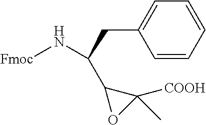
[Fmoc]NC(CC1=CC=CC=C1)C1C([COOH])(C)O1
